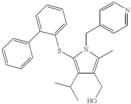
C1(C(C)C)=C(SC2=CC=CC=C2C2=CC=CC=C2)N(CC2=CC=NC=C2)C(C)=C1CO
